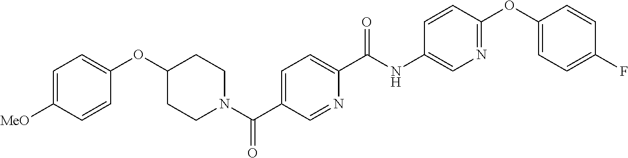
N1(C(C2=CC=C(C(NC3=CN=C(OC4=CC=C(F)C=C4)C=C3)=O)N=C2)=O)CCC(OC2=CC=C([MeO])C=C2)CC1
